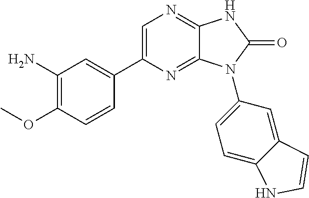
C1(N)=C(OC)C=CC(C2=CN=C3C(=N2)N(C2=CC=C4C(=C2)C=CN4)C(=O)N3)=C1
